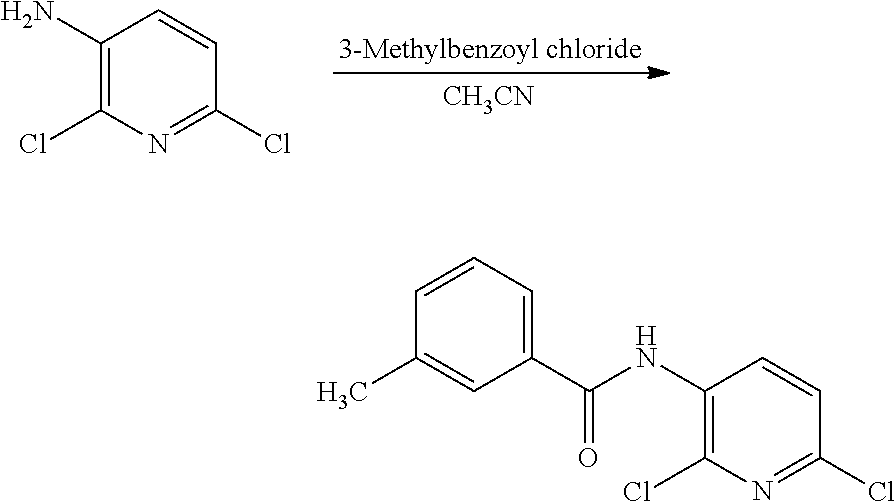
C1(N)=C(Cl)N=C(Cl)C=C1.[CH3CN].C1(NC(C2=CC=CC(C)=C2)=O)=C(Cl)N=C(Cl)C=C1
